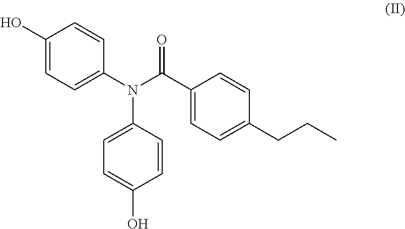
C1=C(N(C(C2=CC=C(CCC)C=C2)=O)C2=CC=C(O)C=C2)C=CC(O)=C1
